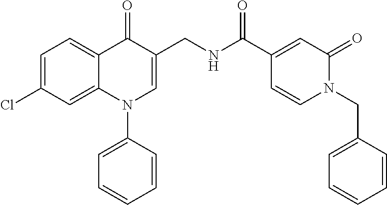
C1=C(Cl)C=C2C(=C1)C(=O)C(CNC(C1=CC(=O)N(CC3=CC=CC=C3)C=C1)=O)=CN2C1=CC=CC=C1
